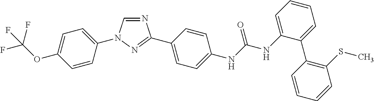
C1=CC(N2C=NC(C3=CC=C(NC(NC4=CC=CC=C4C4=C(SC)C=CC=C4)=O)C=C3)=N2)=CC=C1OC(F)(F)F
